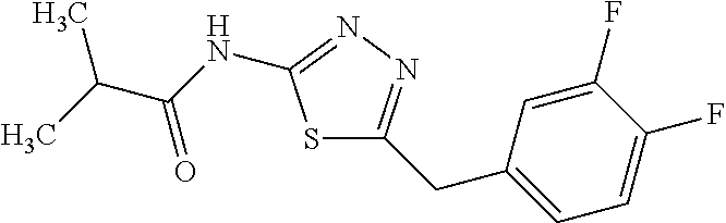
CC(C(NC1=NN=C(CC2=CC=C(F)C(F)=C2)S1)=O)C
